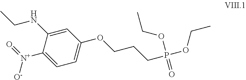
C1=C(NCC)C([N+](=O)[O-])=CC=C1OCCCP(OCC)(OCC)=O
